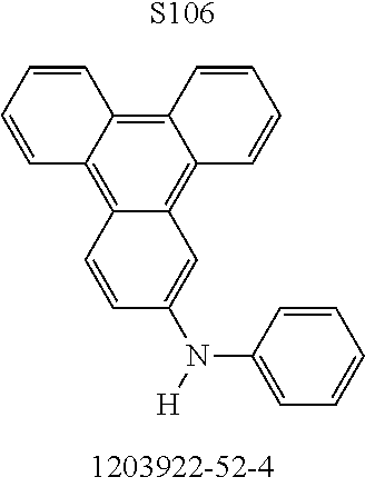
[S106].C12=C3C(=C4C(=C1C=C(N([H])C1=CC=CC=C1)C=C2)C=CC=C4)C=CC=C3
